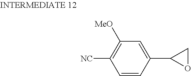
C1=CC(C2OC2)=CC([MeO])=C1[NC]
